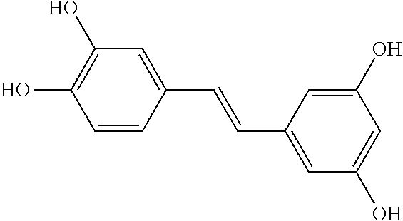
C1=CC(C=CC2=CC(O)=CC(O)=C2)=CC(O)=C1O
